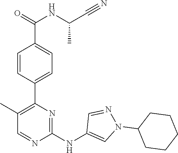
C1(C2=C(C)C=NC(NC3=CN(C4CCCCC4)N=C3)=N2)=CC=C(C(NC(C#N)C)=O)C=C1
